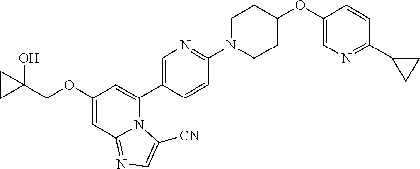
C1(OCC2(O)CC2)=CC2=NC=C([CN])N2C(C2=CN=C(N3CCC(OC4=CN=C(C5CC5)C=C4)CC3)C=C2)=C1
